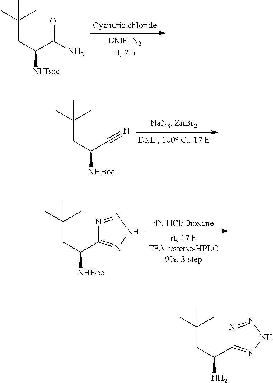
CC(C)(C)CC(C(N)=O)[NHBoc].CC(C)(C)CC(C#N)[NHBoc].CC(C)(C)CC(C1=NNN=N1)[NHBoc].CC(C)(C)CC(C1=NNN=N1)N
